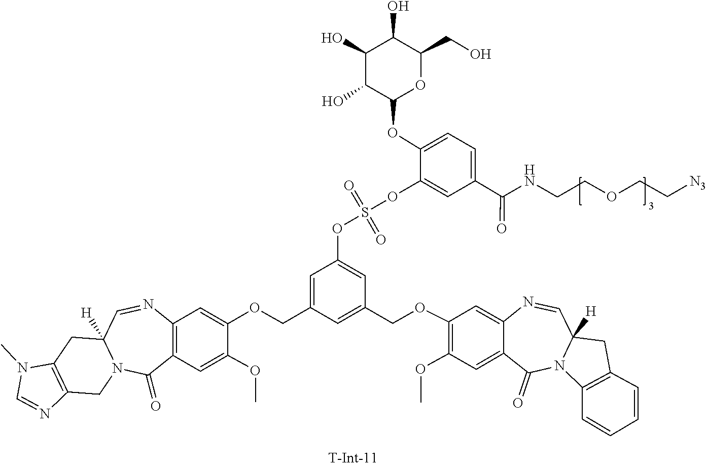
C1=NC2=C(N1C)CC1([H])C=NC3=C(C(=O)N1C2)C=C(OC)C(OCC1=CC(OS(OC2=CC(C(=O)NCCOCC[N3])=CC=C2OC2C(O)C(O)C(O)C(CO)O2)(=O)=O)=CC(COC2=C(OC)C=C4C(=C2)N=CC2([H])N(C4=O)C4=C(C2)C=CC=C4)=C1)=C3
